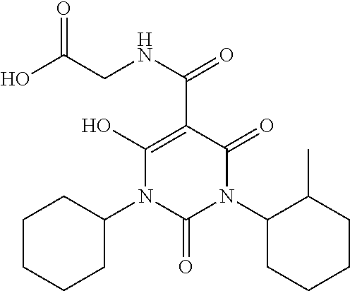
C1(N2C(=O)N(C3C(C)CCCC3)C(=O)C(C(NCC(O)=O)=O)=C2O)CCCCC1
